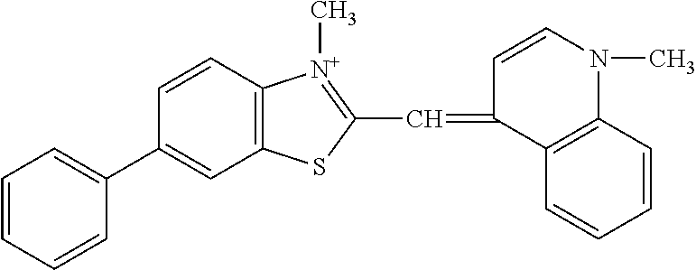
C1(C2=CC=CC=C2)=CC2=C(C=C1)[N+](C)=C(C=C1C=CN(C)C3=C1C=CC=C3)S2
